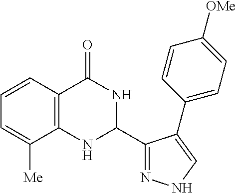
C1=CC2=C(C([Me])=C1)NC(C1=NNC=C1C1=CC=C([OMe])C=C1)NC2=O
